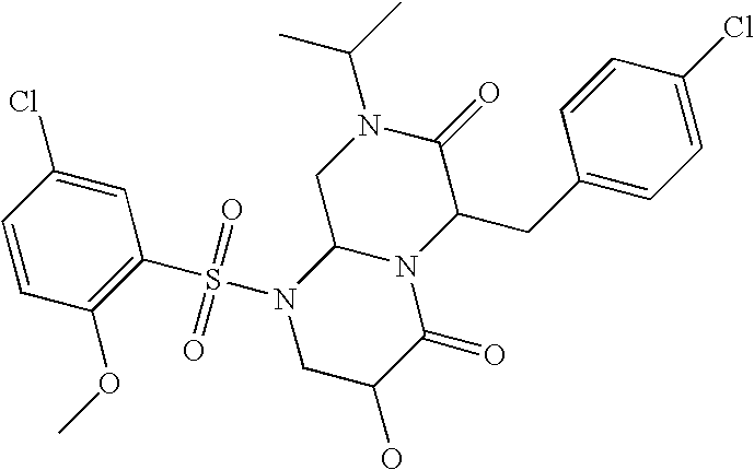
C1=CC(OC)=C(S(N2CC(O)C(=O)N3C2CN(C(C)C)C(=O)C3CC2=CC=C(Cl)C=C2)(=O)=O)C=C1Cl
